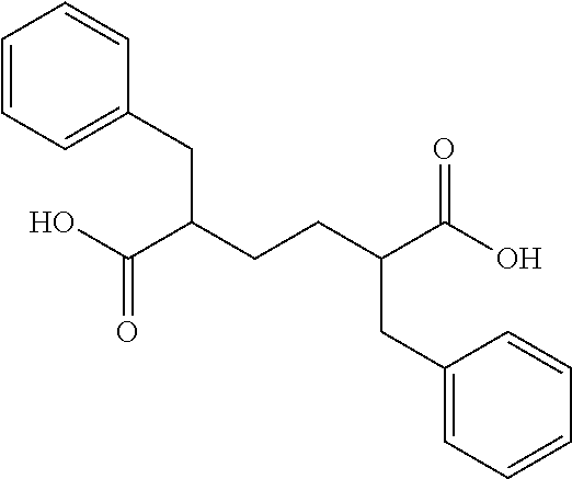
C1(CC(C(O)=O)CCC(C(O)=O)CC2=CC=CC=C2)=CC=CC=C1
